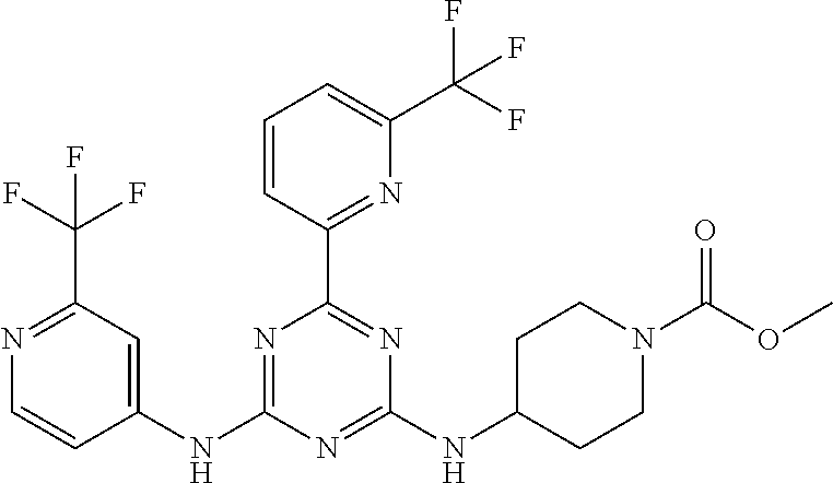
C1(NC2=NC(C3=NC(C(F)(F)F)=CC=C3)=NC(NC3CCN(C(OC)=O)CC3)=N2)=CC(C(F)(F)F)=NC=C1
